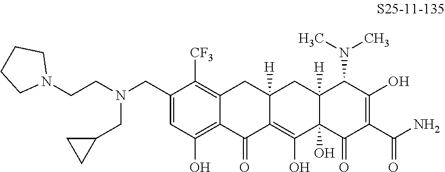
C1(CN(CCN2CCCC2)CC2CC2)=CC(O)=C2C(=C1[CF3])CC1([H])C(=C(O)C3(O)C([H])(C1)C(N(C)C)C(O)=C(C(N)=O)C3=O)C2=O
